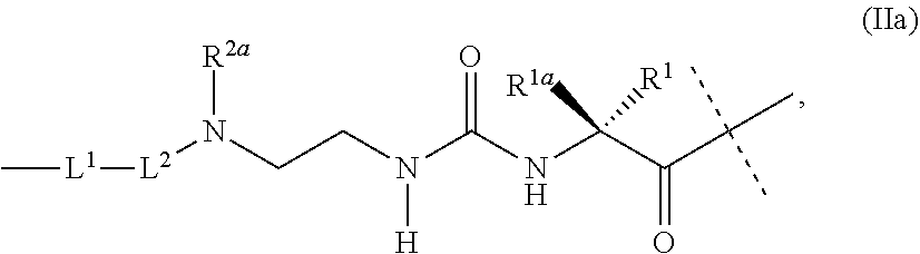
C[L1][L2]N(CCN([H])C(NC(C(C(C)(C)C)=O)([R1a])[R1])=O)[R2a]
